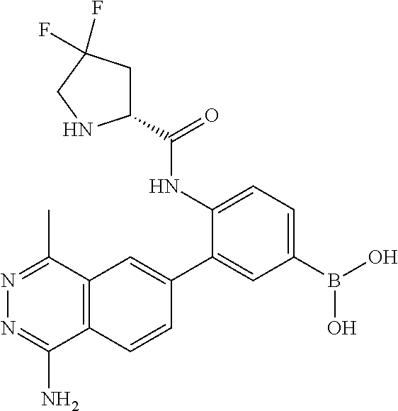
N1=C(C)C2=C(C(N)=N1)C=CC(C1=CC(B(O)O)=CC=C1NC(C1CC(F)(F)CN1)=O)=C2
